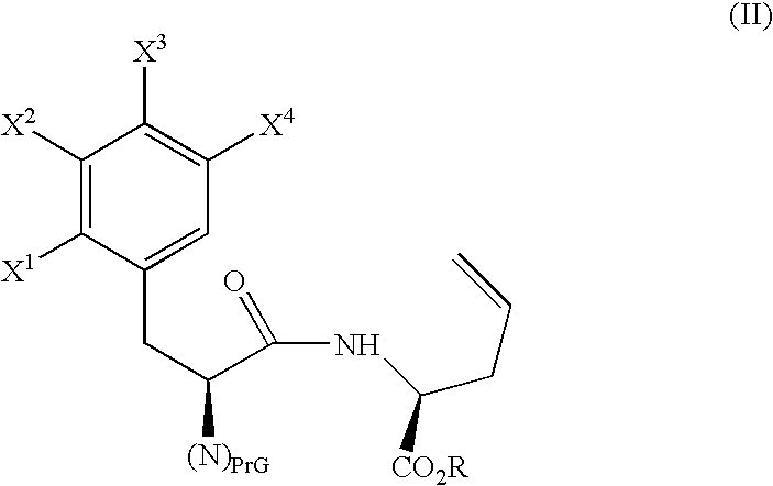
C1([X2])=C([X1])C(CC([(N)PrG])C(=O)NC(CC=C)[CO2R])=CC([X4])=C1[X3]
